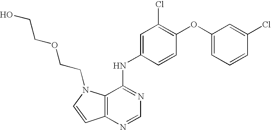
C12=C(N(CCOCCO)C=C1)C(NC1=CC(Cl)=C(OC3=CC=CC(Cl)=C3)C=C1)=NC=N2
